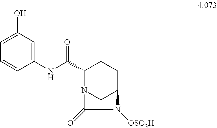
C1(O)=CC=CC(NC(C2N3CC(CC2)N([OSO3H])C3=O)=O)=C1
